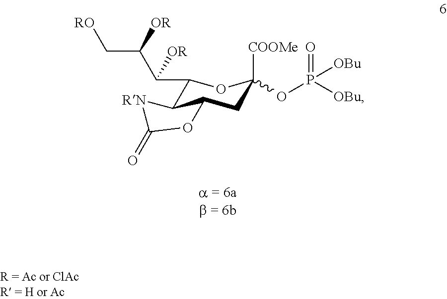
C1(C(C(C[RO])[OR])[OR])C2C(CC([COOMe])(OP(=O)([OBu])[OBu])O1)OC(=O)[RN]2
